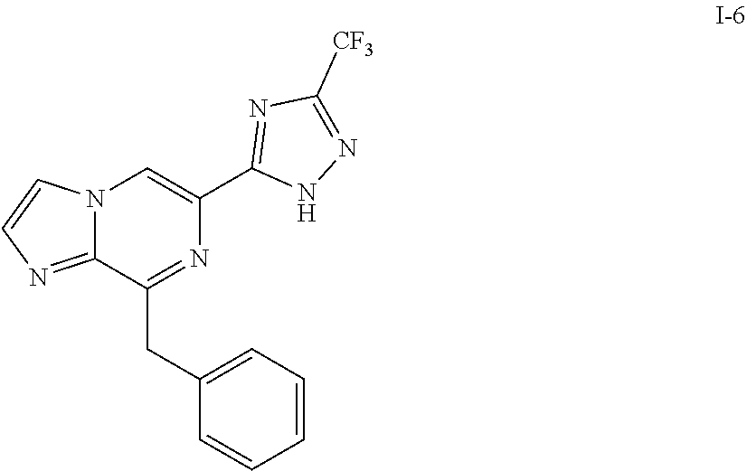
C1=CC=C(CC2=NC(C3=NC([CF3])=NN3)=CN3C2=NC=C3)C=C1
